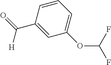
C(C1=CC(OC(F)F)=CC=C1)(=O)[H]
